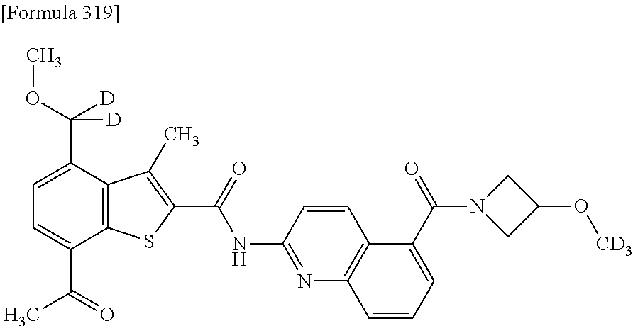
C1=C(C(=O)C)C2=C(C(C(OC)([D])[D])=C1)C(C)=C(C(=O)NC1=NC3=C(C=C1)C(C(N1CC(O[CD3])C1)=O)=CC=C3)S2
